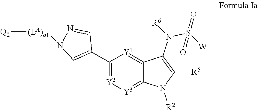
[R6]N(S(=O)([W])=O)C1=C([R5])N([R2])C2=[Y3][Y2]=C(C3=CN([(LA)a1][Q2])N=C3)[Y1]=C21
